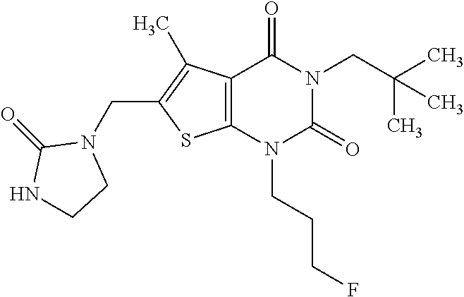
C12=C(N(CCCF)C(=O)N(CC(C)(C)C)C1=O)SC(CN1C(=O)NCC1)=C2C
